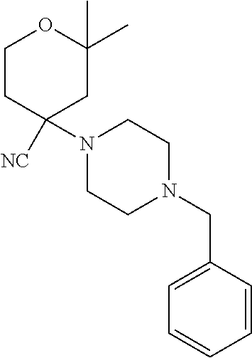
C1CC([NC])(N2CCN(CC3=CC=CC=C3)CC2)CC(C)(C)O1
